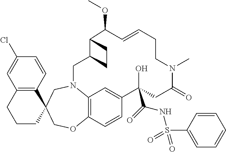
C12=C(C=CC(Cl)=C1)C1(CCC2)COC2=C3N(C1)CC1C(C(OC)C=CCCN(C)C(=O)CC(C(=O)NS(C4=CC=CC=C4)(=O)=O)(O)C(=C3)C=C2)CC1
